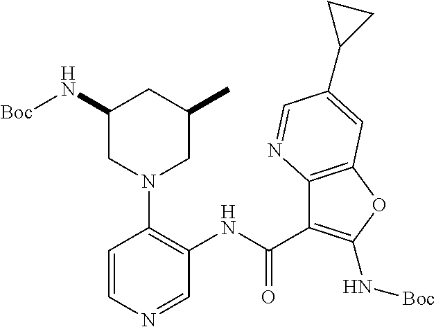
C1(N[Boc])CN(C2=C(NC(C3=C(N[Boc])OC4=C3N=CC(C3CC3)=C4)=O)C=NC=C2)CC(C)C1
